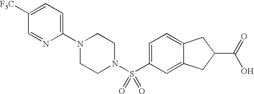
C1(N2CCN(S(C3=CC=C4C(=C3)CC(C(=O)O)C4)(=O)=O)CC2)=CC=C([F3C])C=N1
